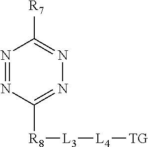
N1=NC([R8][L3][L4][TG])=NN=C1[R7]
